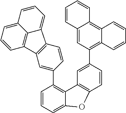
C1=CC=C2C(=C1C1=CC3=C(C=C1)C1=CC=CC4=CC=CC3=C41)C1=C(C=CC(C3=C4C(=C5C(=C3)C=CC=C5)C=CC=C4)=C1)O2
